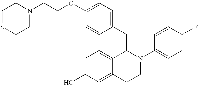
N1(CCOC2=CC=C(CC3C4=CC=C(O)C=C4CCN3C3=CC=C(F)C=C3)C=C2)CCSCC1
